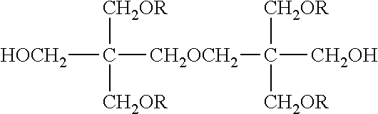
[HOCH2]C([CH2OR])([CH2OR])[CH2OCH2]C([CH2OR])([CH2OR])[CH2OH]
